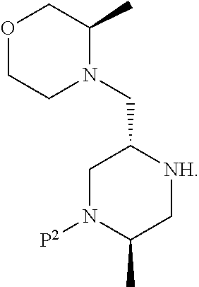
O1CCN(CC2CN([P2])C(C)C[NH]2)C(C)C1
